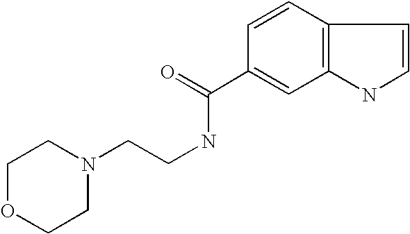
C1(C(=O)NCCN2CCOCC2)=CC2=C(C=C1)C=CN2
